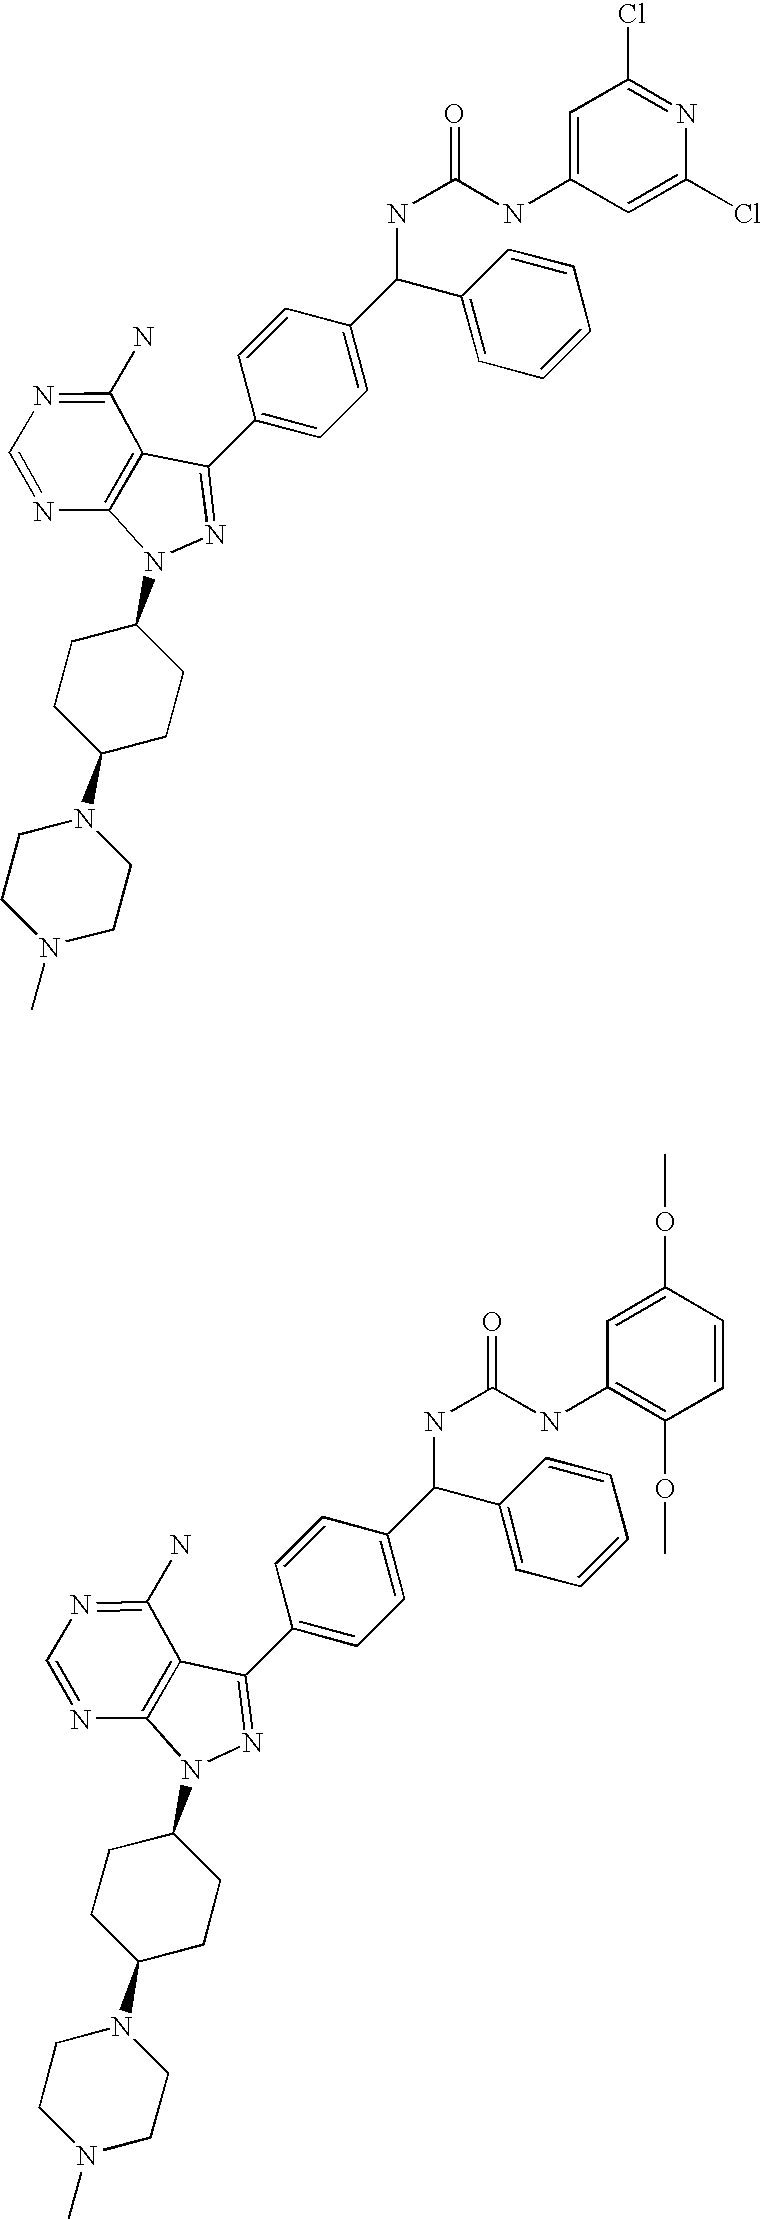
N1=C(N)C2=C(N=C1)N(C1CCC(N3CCN(C)CC3)CC1)N=C2C1=CC=C(C(C2=CC=CC=C2)NC(=O)NC2=CC(Cl)=NC(Cl)=C2)C=C1.N1=C(N)C2=C(N=C1)N(C1CCC(N3CCN(C)CC3)CC1)N=C2C1=CC=C(C(C2=CC=CC=C2)NC(=O)NC2=C(OC)C=CC(OC)=C2)C=C1
